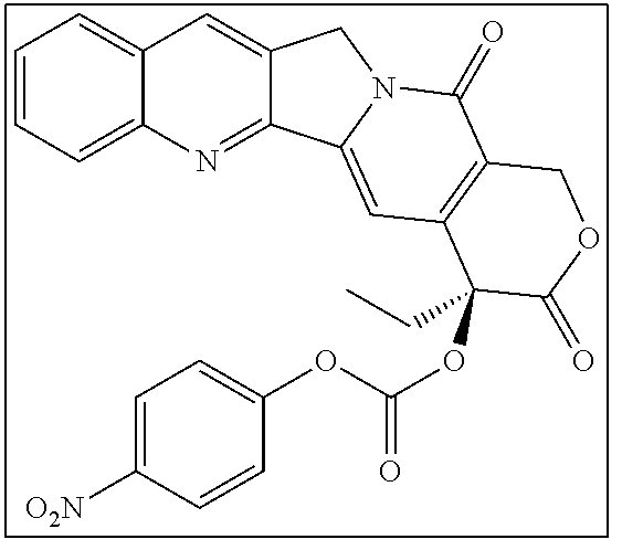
C12=CC3=CC=CC=C3N=C1C1=CC3=C(C(=O)N1C2)COC(=O)C3(OC(=O)OC1=CC=C([O2N])C=C1)CC
